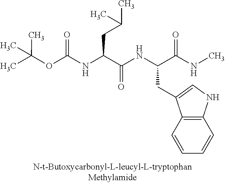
C12=C(C=CC=C1)C(CC(NC(C(NC(OC(C)(C)C)=O)CC(C)C)=O)C(NC)=O)=CN2
